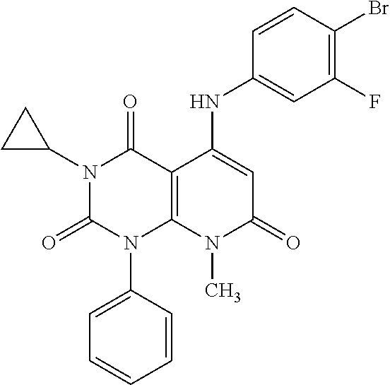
C1=CC(N2C3=C(C(=O)N(C4CC4)C2=O)C(NC2=CC(F)=C(Br)C=C2)=CC(=O)N3C)=CC=C1
